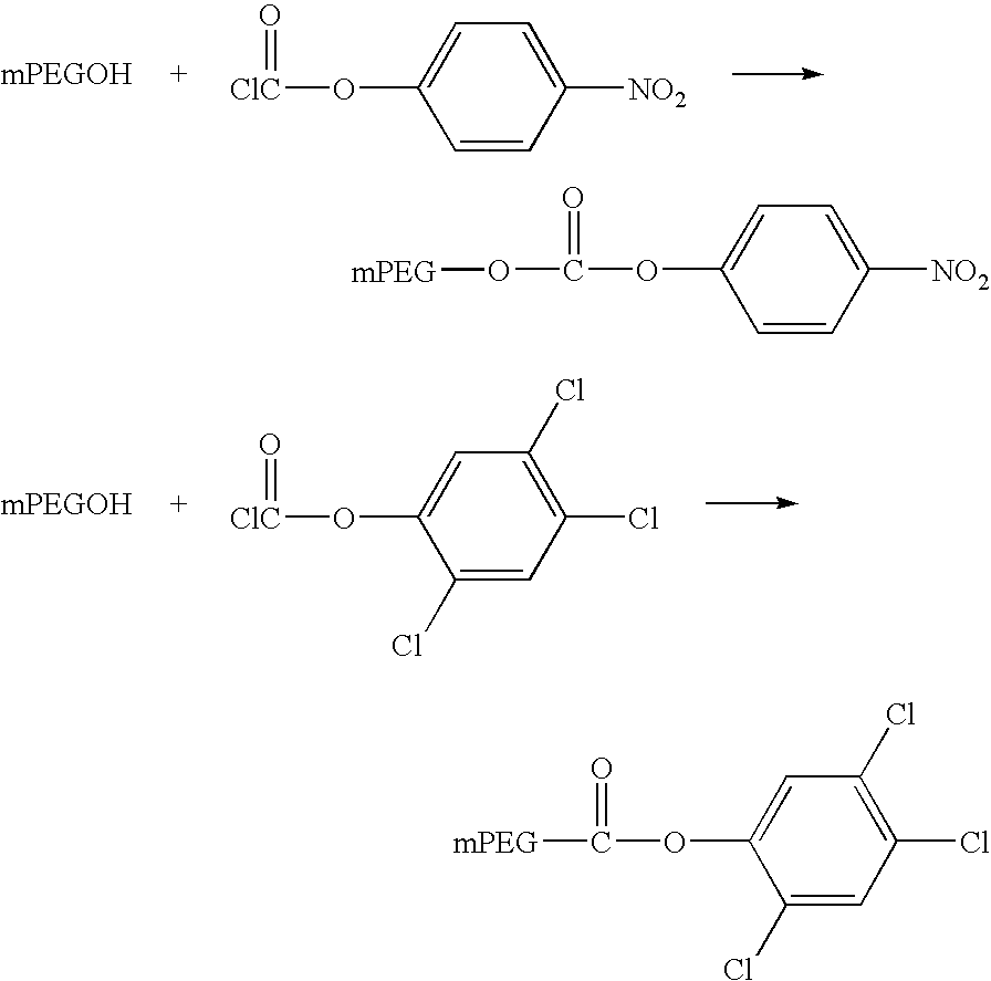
C1=CC([NO2])=CC=C1O[ClC]=O.C1(Cl)=CC(Cl)=C(Cl)C=C1O[ClC]=O.C1=CC([NO2])=CC=C1OC(=O)O[mPEG].C1(Cl)=CC(Cl)=C(Cl)C=C1OC(=O)[mPEG]
